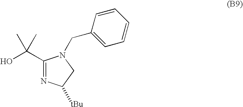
C1(C(O)(C)C)=NC([tBu])CN1CC1=CC=CC=C1
